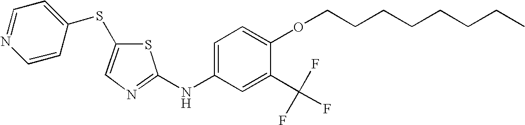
C1=C(SC2=CC=NC=C2)SC(NC2=CC=C(OCCCCCCCC)C(C(F)(F)F)=C2)=N1
